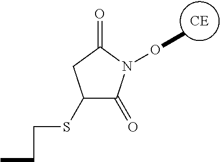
[CE].CON1C(=O)C(SCCC)CC1=O
